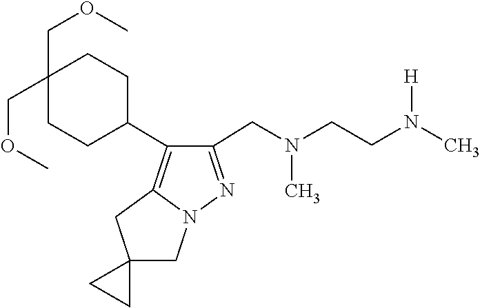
N(C)(CC1=NN2C(=C1C1CCC(COC)(COC)CC1)CC1(C2)CC1)CCN(C)[H]
